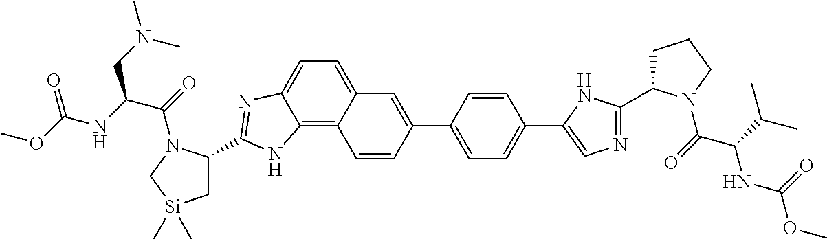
C1C(C2=NC=C(C3=CC=C(C4=CC5=CC=C6C(=C5C=C4)NC(C4C[Si](C)(C)CN4C(=O)C(NC(OC)=O)CN(C)C)=N6)C=C3)N2)N(C(=O)C(C(C)C)NC(OC)=O)CC1
